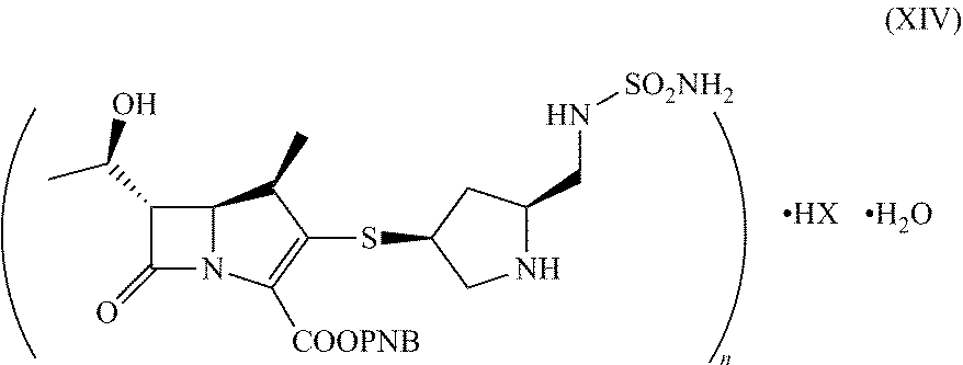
[HX].O.C12N(C([COOPNB])=C(SC3CNC(CN[SO2NH2])C3)C1C)C(=O)C2C(O)C
